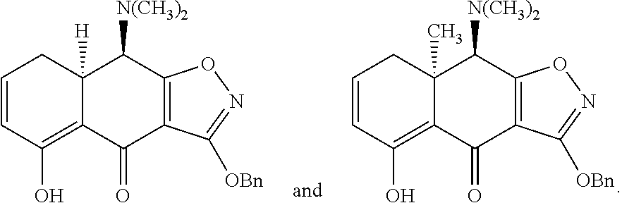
C1=CCC2([H])C(=C1O)C(=O)C1=C(C2[N(CH3)2])ON=C1[OBn].C1=CCC2(C)C(=C1O)C(=O)C1=C(C2[N(CH3)2])ON=C1[OBn]
